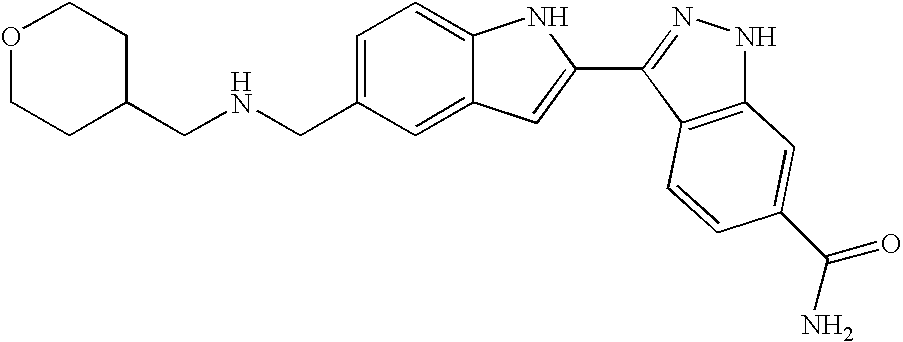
C1=C(CNCC2CCOCC2)C=C2C(=C1)NC(C1=NNC3=C1C=CC(C(N)=O)=C3)=C2
